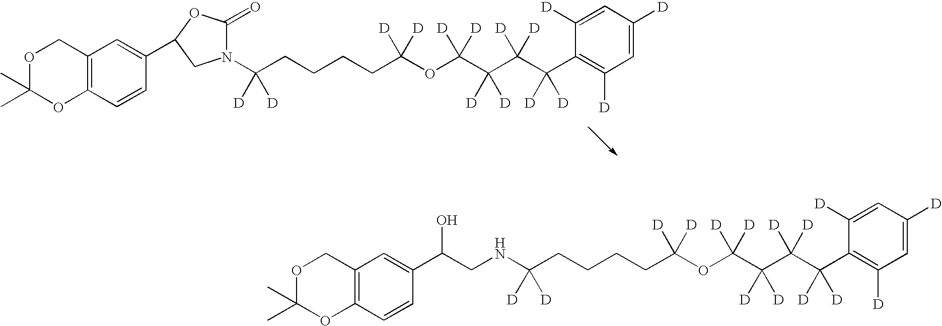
C1=C([D])C=C([D])C(C(C(C(C(OC(CCCCC([D])([D])N2C(=O)OC(C3=CC4=C(C=C3)OC(C)(C)OC4)C2)([D])[D])([D])[D])([D])[D])([D])[D])([D])[D])=C1[D].C1=C([D])C=C([D])C(C(C(C(C(OC(CCCCC([D])([D])NCC(C2=CC3=C(C=C2)OC(C)(C)OC3)O)([D])[D])([D])[D])([D])[D])([D])[D])([D])[D])=C1[D]
